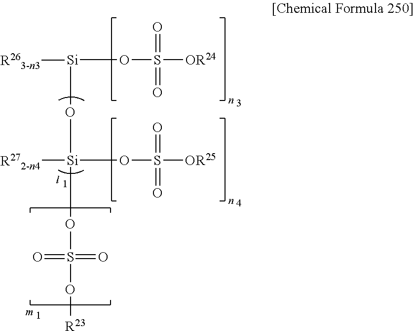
[Si](OS(=O)(=O)[OR24])([R263-n3])O[Si]([R272-n4])(OS(=O)(=O)[OR25])OS(=O)(=O)O[R23]
